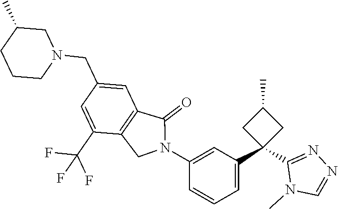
C1(CN2CC(C)CCC2)=CC2=C(C(C(F)(F)F)=C1)CN(C1=CC(C3(C4=NN=CN4C)CC(C)C3)=CC=C1)C2=O
